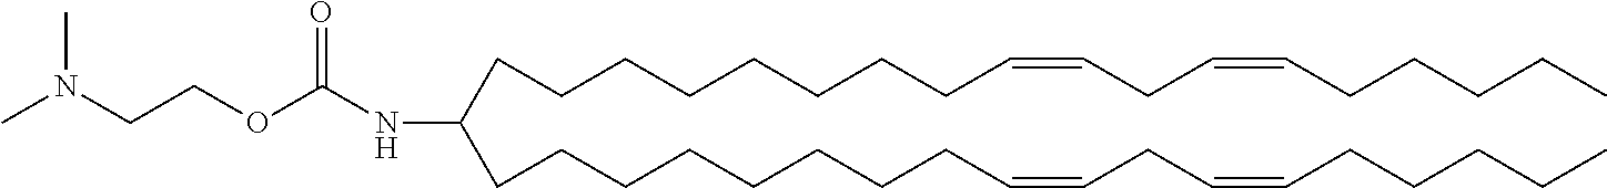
C(CCCCCCC=CCC=CCCCCC)CC(CCCCCCCCC=CCC=CCCCCC)NC(OCCN(C)C)=O
